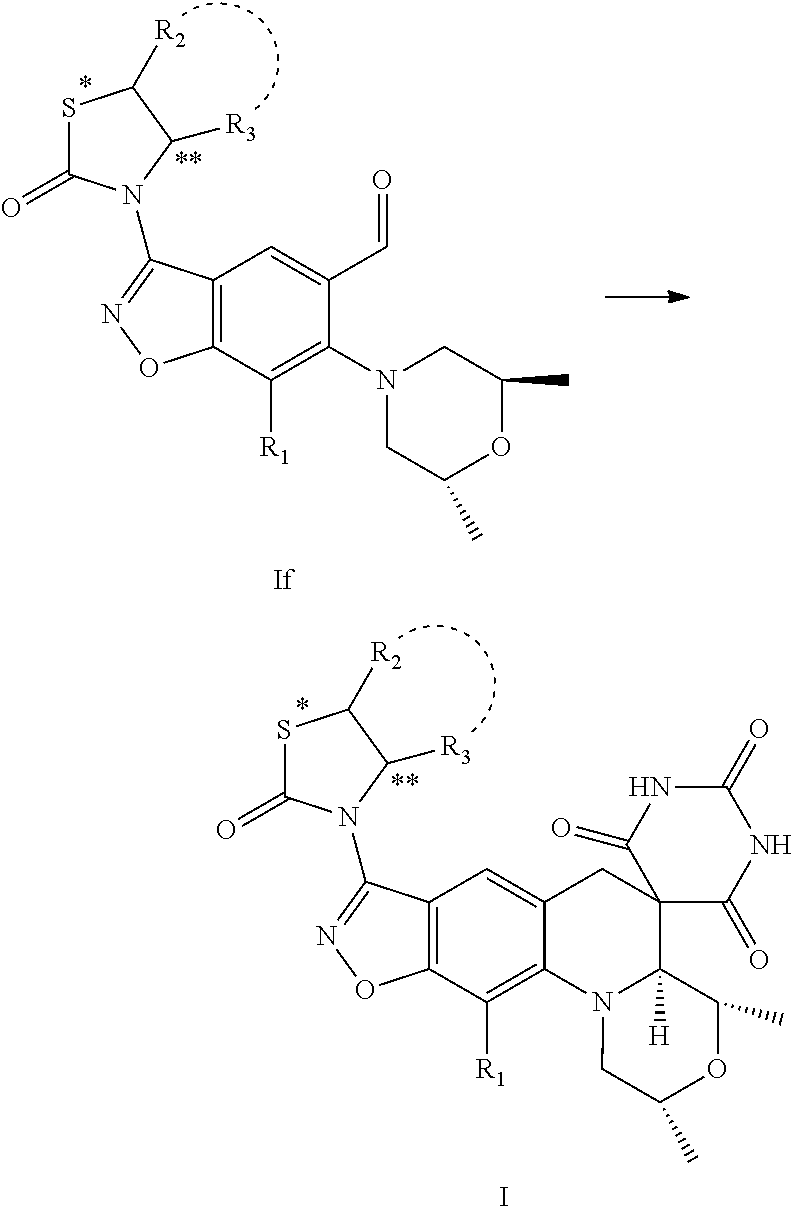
S1C(=O)N(C2=NOC3=C2C=C2C(=C3[R1])N3CC(C)OC(C)C3([H])C3(C2)C(=O)NC(=O)NC3=O)C([R3])C1[R2].I.S1C(=O)N(C2=NOC3=C2C=C(C=O)C(N2CC(C)OC(C)C2)=C3[R1])C([R3])C1[R2]
